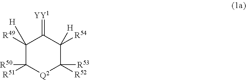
C1([R49])([H])C([R51])([R50])[Q2]C([R52])([R53])C([R54])([H])C1=[YY1]
